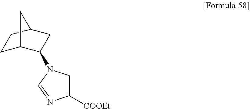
C1([COOEt])=CN(C2C3CCC(C2)C3)C=N1
